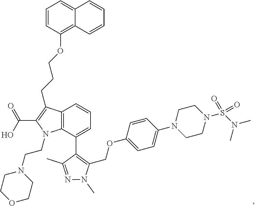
C1=CC(OCCCC2=C(C(=O)O)N(CCN3CCOCC3)C3=C2C=CC=C3C2=C(COC3=CC=C(N4CCN(S(N(C)C)(=O)=O)CC4)C=C3)N(C)N=C2C)=C2C(=C1)C=CC=C2
